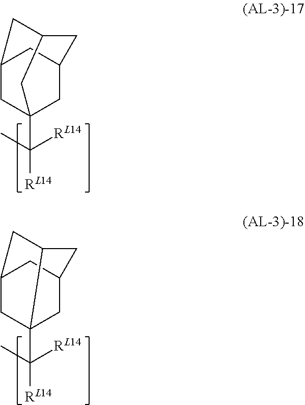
C12CC3(C(C)([RL14])[RL14])CC(C1)CC(C2)C3.C12CC3(C(C)([RL14])[RL14])CC(C1)CC3C2
